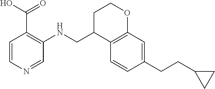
C1=CN=CC(NCC2C3=C(OCC2)C=C(CCC2CC2)C=C3)=C1C(=O)O
